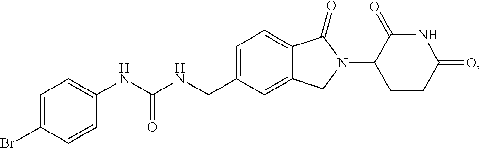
C1=C(CNC(NC2=CC=C(Br)C=C2)=O)C=C2C(=C1)C(=O)N(C1CCC(=O)NC1=O)C2
